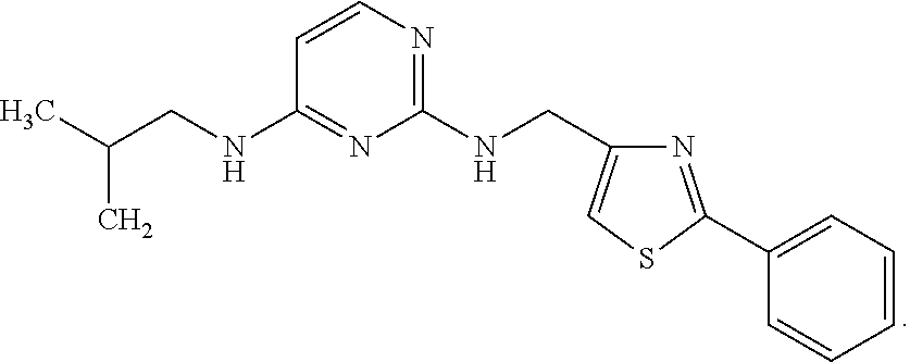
CC(C)CNC1=NC(NCC2=CSC(C3=CC=CC=C3)=N2)=NC=C1
